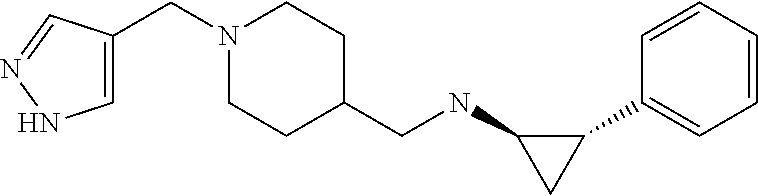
N1(CC2=CNN=C2)CCC(CNC2CC2C2=CC=CC=C2)CC1
